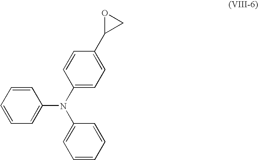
C1=CC=CC=C1N(C1=CC=C(C2CO2)C=C1)C1=CC=CC=C1
